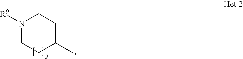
N1([R9])CCC(C)CC1
